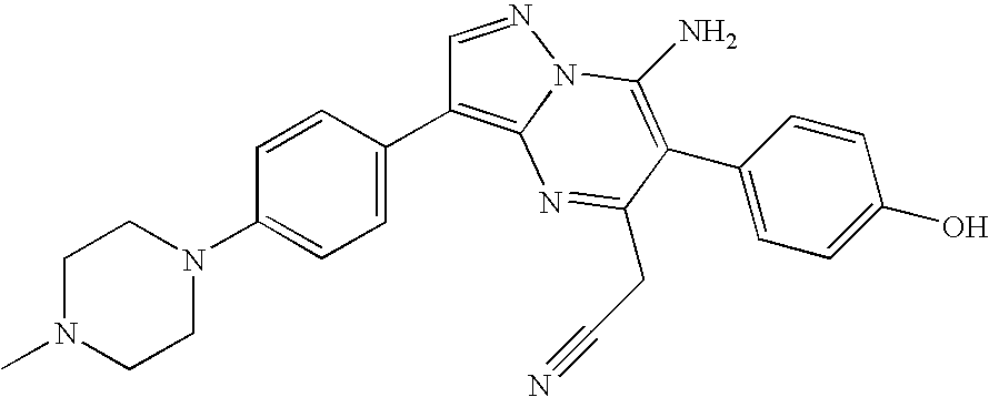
C1=CC(N2CCN(C)CC2)=CC=C1C1=C2N(N=C1)C(N)=C(C1=CC=C(O)C=C1)C(CC#N)=N2
